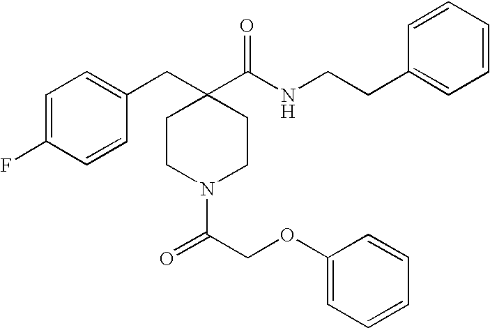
C1=C(F)C=CC(CC2(C(=O)NCCC3=CC=CC=C3)CCN(C(COC3=CC=CC=C3)=O)CC2)=C1
